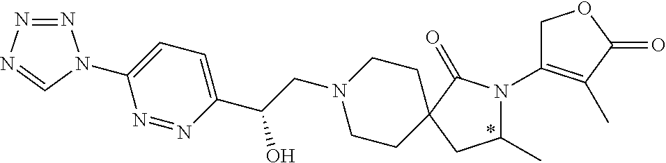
N1=NN=CN1C1=CC=C(C(CN2CCC3(CC2)C(=O)N(C2=C(C)C(=O)OC2)C(C)C3)O)N=N1
